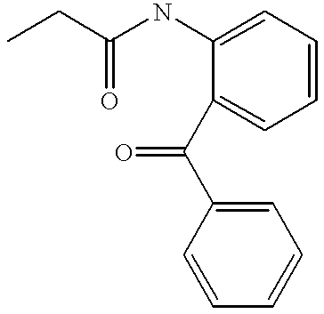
C1=CC=C(NC(CC)=O)C(C(C2=CC=CC=C2)=O)=C1
